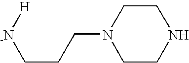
[H][-N]CCCN1CCNCC1
